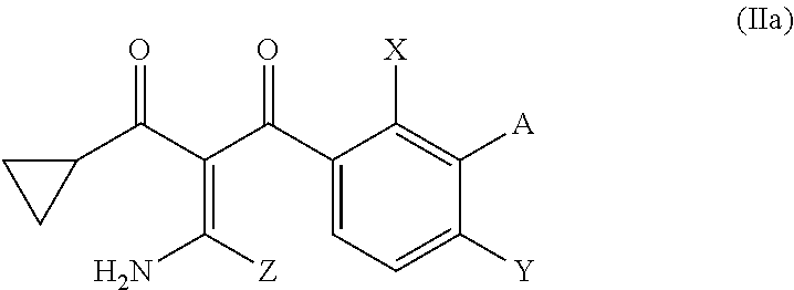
C1(C(C(C(C2CC2)=O)=C(N)[Z])=O)=CC=C([Y])C([A])=C1[X]
